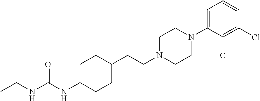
C(=O)(NC1(C)CCC(CCN2CCN(C3=CC=CC(Cl)=C3Cl)CC2)CC1)NCC
